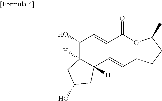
C12([H])C=CCCCC(C)OC(=O)C=CC(O)C1([H])CC(O)C2
